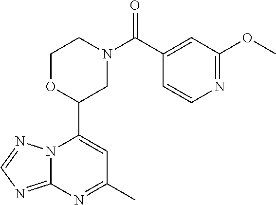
N12C(=NC=N1)N=C(C)C=C2C1CN(C(=O)C2=CC(OC)=NC=C2)CCO1
